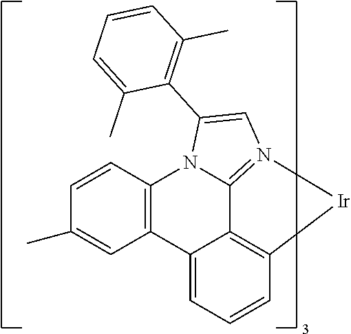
C1=CC2=C(C=C1C)C1=CC=CC3=C1C1=N(C=C(C4=C(C)C=CC=C4C)N21)[Ir]3
